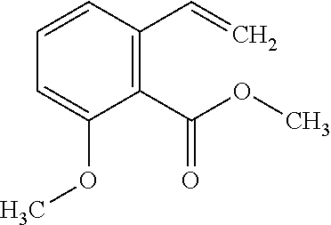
C1=CC(C=C)=C(C(OC)=O)C(OC)=C1
